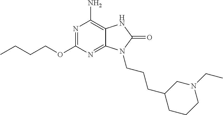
N1=C(OCCCC)N=C2C(=C1N)NC(=O)N2CCCC1CCCN(CC)C1
